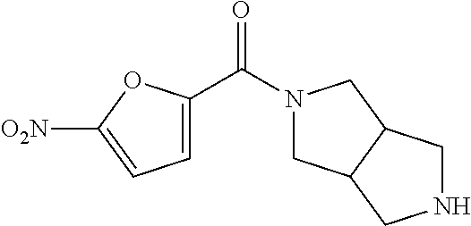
C1=C(C(N2CC3C(C2)CNC3)=O)OC([O2N])=C1
